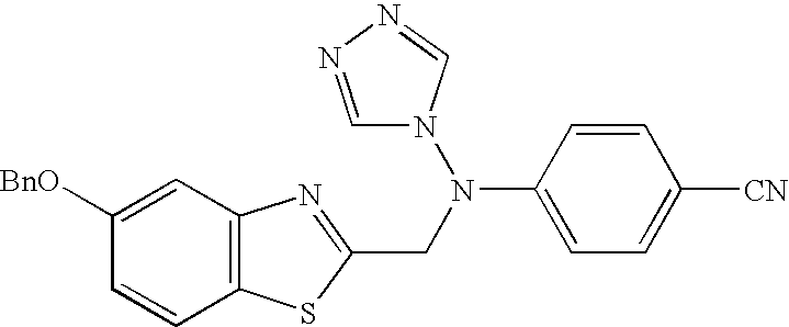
C12=C(C=C([BnO])C=C1)N=C(CN(C1=CC=C([CN])C=C1)N1C=NN=C1)S2
